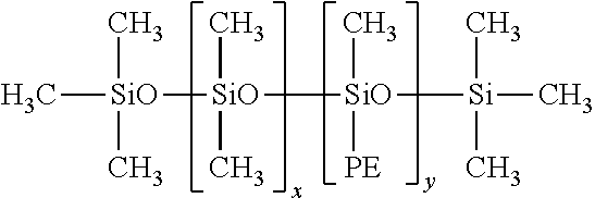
C[SiO](C)(C)[SiO](C)(C)[SiO]([Si](C)(C)C)(C)[PE]
